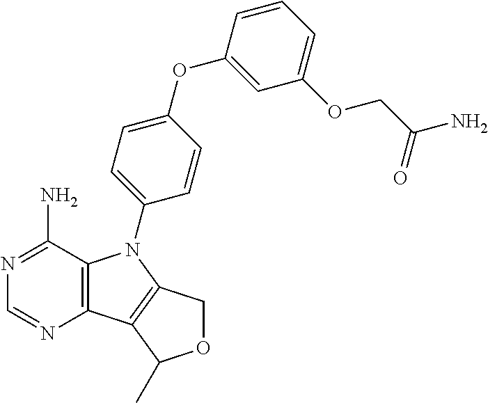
C12=C(C(N)=NC=N1)N(C1=CC=C(OC3=CC(OCC(N)=O)=CC=C3)C=C1)C1=C2C(C)OC1
